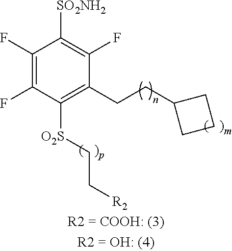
C1(F)=C(F)C([SO2NH2])=C(F)C(CCC2CCC2)=C1[O2S]CC[R2]
